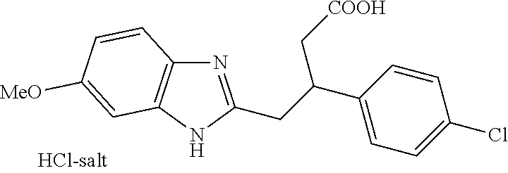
N1=C(CC(C[COOH])C2=CC=C(Cl)C=C2)NC2=C1C=CC([MeO])=C2
